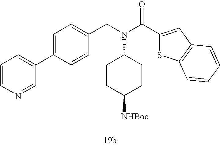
C1=C(C2=CC=CN=C2)C=CC(CN(C(C2=CC3=C(S2)C=CC=C3)=O)C2CCC([NHBoc])CC2)=C1
